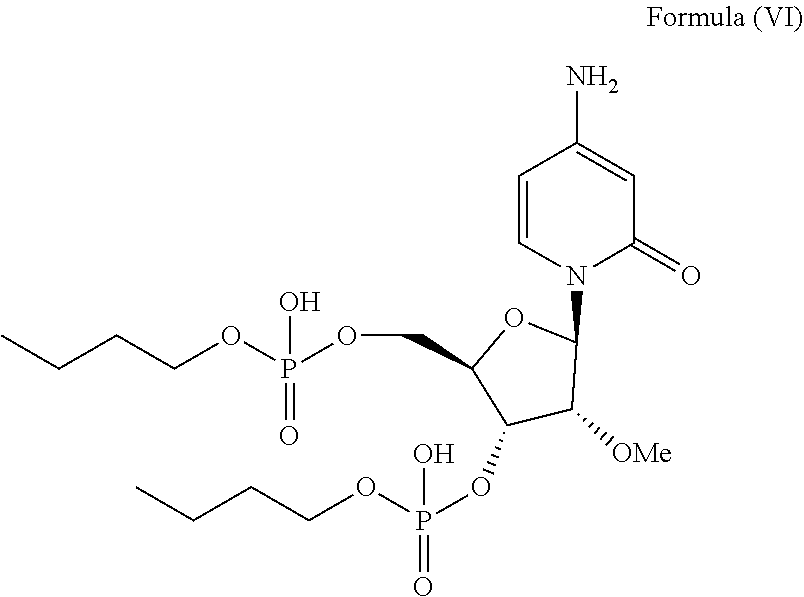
CCCCOP(OCC1OC(N2C(=O)C=C(N)C=C2)C([OMe])C1OP(OCCCC)(O)=O)(O)=O
